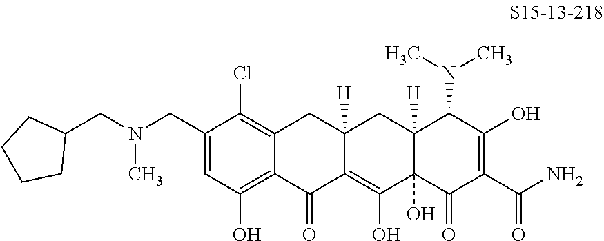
C12=C(Cl)C(CN(CC3CCCC3)C)=CC(O)=C1C(=O)C1=C(O)C3(O)C([H])(CC1([H])C2)C(N(C)C)C(O)=C(C(N)=O)C3=O
